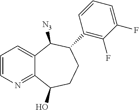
C1=CN=C2C(=C1)C([N3])C(C1=C(F)C(F)=CC=C1)CCC2O
